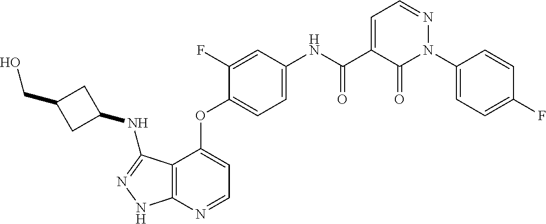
C12=C(N=CC=C1OC1=CC=C(NC(C3=CC=NN(C4=CC=C(F)C=C4)C3=O)=O)C=C1F)NN=C2NC1CC(CO)C1
